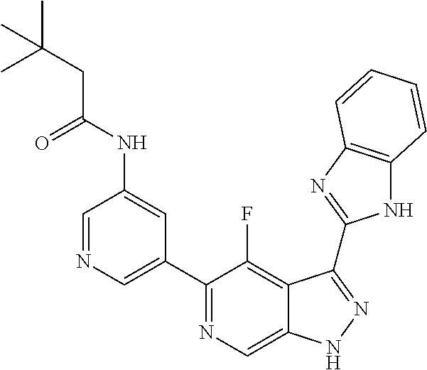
C1=NC=C(C2=NC=C3C(=C2F)C(C2=NC4=C(N2)C=CC=C4)=NN3)C=C1NC(CC(C)(C)C)=O
